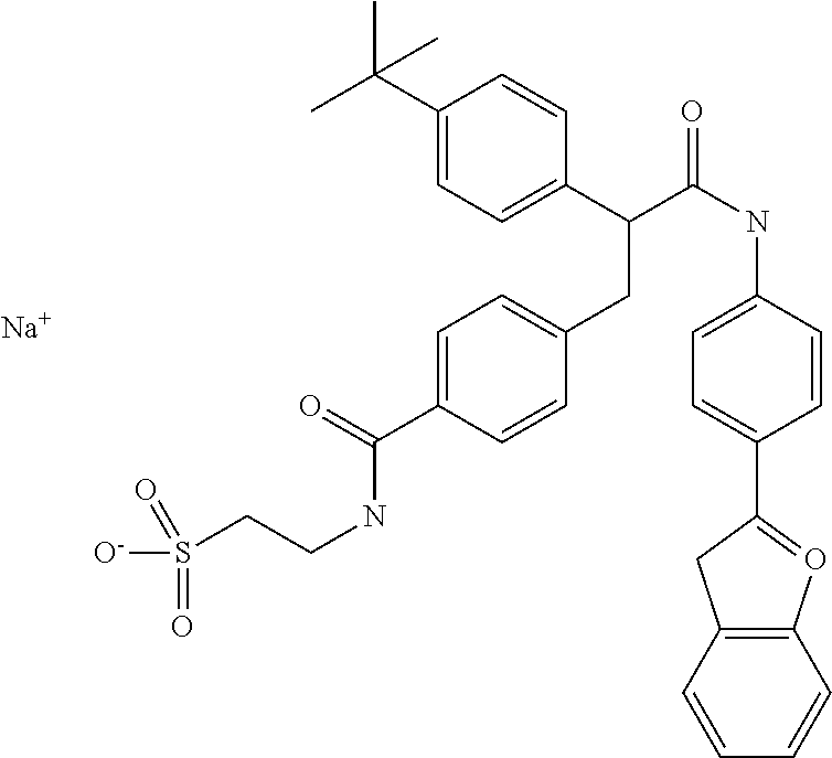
C1=CC2=C(C=C1)O=C(C1=CC=C(NC(C(C3=CC=C(C(C)(C)C)C=C3)CC3=CC=C(C(=O)NCCS([O-])(=O)=O)C=C3)=O)C=C1)C2.[Na]
